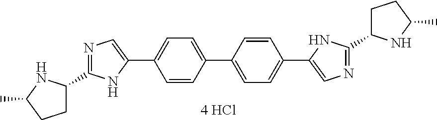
C1=CC(C2=CC=C(C3=CN=C(C4CCC(C)N4)N3)C=C2)=CC=C1C1=CN=C(C2CCC(C)N2)N1
